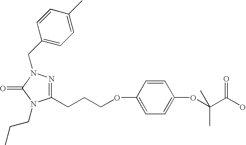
C1(CCCOC2=CC=C(OC(C(O)=O)(C)C)C=C2)=NN(CC2=CC=C(C)C=C2)C(=O)N1CCC
